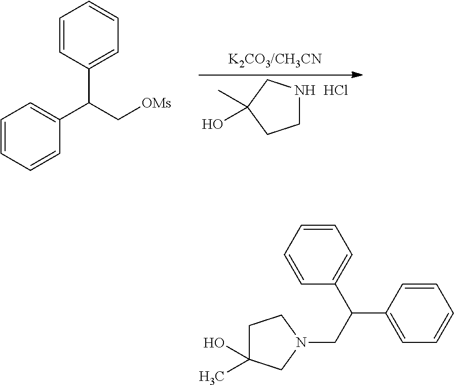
CC1(O)CCNC1.Cl.C1=CC=CC(C(C[OMs])C2=CC=CC=C2)=C1.C1=CC=CC(C(CN2CCC(C)(O)C2)C2=CC=CC=C2)=C1
